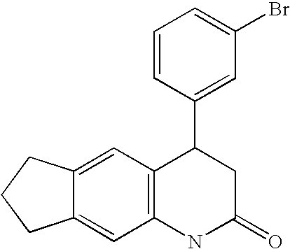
C12=C(NC(=O)CC1C1=CC(Br)=CC=C1)C=C1C(=C2)CCC1
